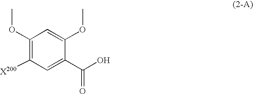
C1(OC)=C([X200])C=C(C(O)=O)C(OC)=C1
